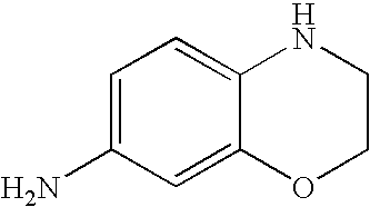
C1=C(N)C=C2C(=C1)NCCO2
